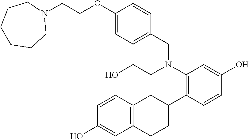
OC1=CC(N(CC2=CC=C(OCCN3CCCCCC3)C=C2)CCO)=C(C2CC3=C(CC2)C=C(O)C=C3)C=C1
